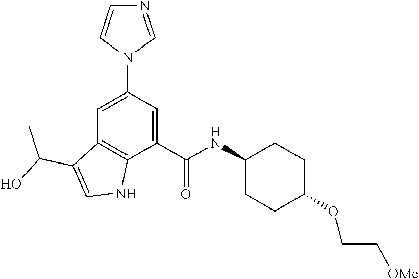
C1=C(N2C=NC=C2)C=C(C(NC2CCC(OCC[OMe])CC2)=O)C2=C1C(C(O)C)=CN2
